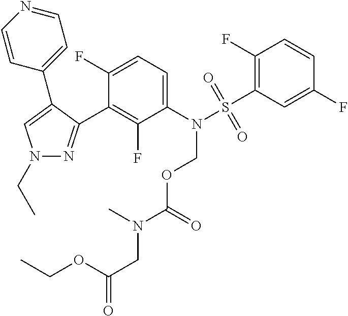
C1(N(S(C2=C(F)C=CC(F)=C2)(=O)=O)COC(N(C)CC(=O)OCC)=O)=CC=C(F)C(C2=NN(CC)C=C2C2=CC=NC=C2)=C1F
